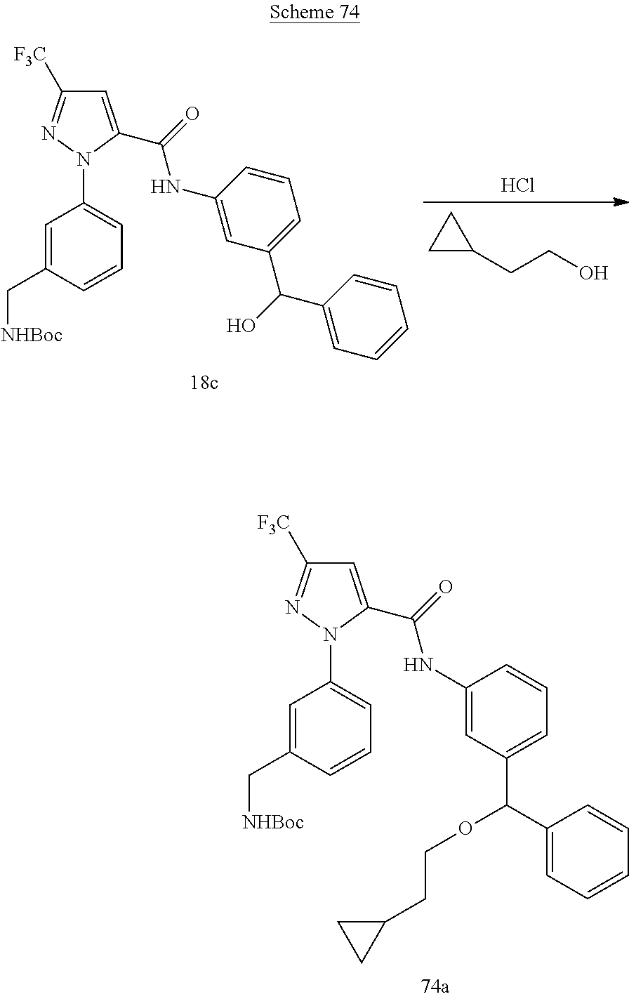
Cl.C1C(CCO)C1.C1(NC(=O)C2=CC([F3C])=NN2C2=CC=CC(C[NHBoc])=C2)=CC(C(C2=CC=CC=C2)O)=CC=C1.C1(NC(=O)C2=CC([F3C])=NN2C2=CC=CC(C[NHBoc])=C2)=CC(C(C2=CC=CC=C2)OCCC2CC2)=CC=C1
